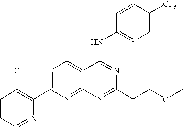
C1=CC=NC(C2=CC=C3C(=N2)N=C(CCOC)N=C3NC2=CC=C([CF3])C=C2)=C1Cl
